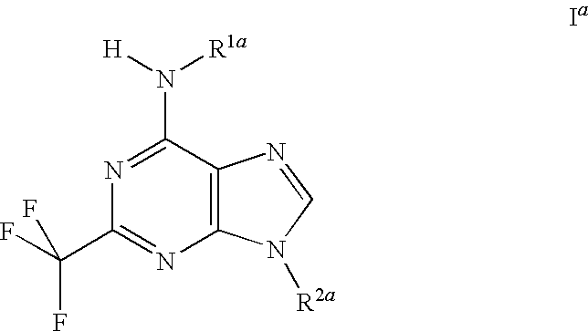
C1(N([H])[R1a])=NC(C(F)(F)F)=NC2=C1N=CN2[R2a]
